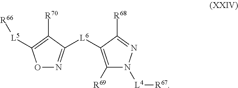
O1N=C([L6]C2=C([R69])N([L4][R67])N=C2[R68])C([R70])=C1[L5][R66]
